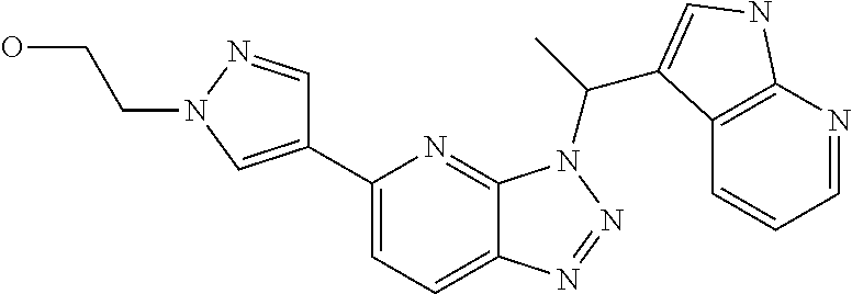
C1(C2=CN(CCO)N=C2)=CC=C2C(=N1)N(C(C)C1=CNC3=C1C=CC=N3)N=N2
